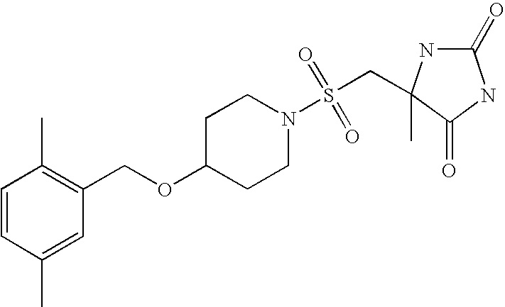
C1=CC(C)=CC(COC2CCN(S(=O)(=O)CC3(C)NC(=O)NC3=O)CC2)=C1C
